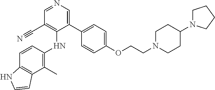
C1(C)=C(NC2=C(C#N)C=NC=C2C2=CC=C(OCCN3CCC(N4CCCC4)CC3)C=C2)C=CC2=C1C=CN2
